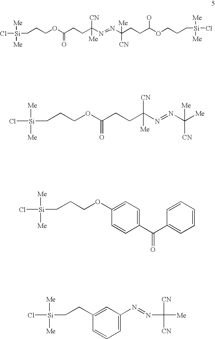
Cl[Si]([Me])([Me])CCCOC(CCC(N=NC(CCC(OCCC[Si]([Me])([Me])Cl)O)([Me])[CN])([CN])[Me])=O.Cl[Si]([Me])([Me])CCCOC(CCC(N=NC([Me])([Me])[CN])([CN])[Me])=O.Cl[Si]([Me])([Me])CCCOC1=CC=C(C(C2=CC=CC=C2)=O)C=C1.Cl[Si]([Me])([Me])CCC1=CC(N=NC([CN])([Me])[CN])=CC=C1
